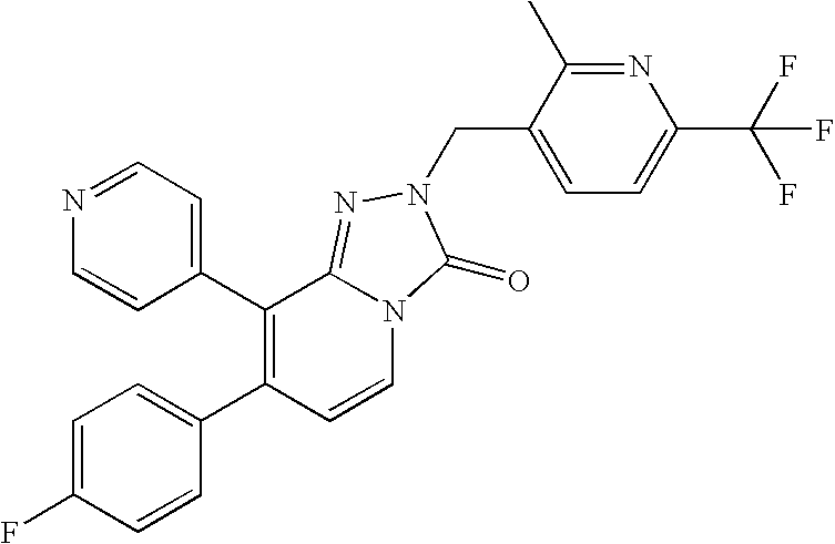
N1=CC=C(C2=C(C3=CC=C(F)C=C3)C=CN3C2=NN(CC2=CC=C(C(F)(F)F)N=C2C)C3=O)C=C1
